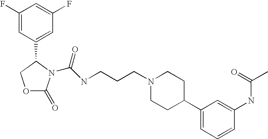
C1(F)=CC(C2N(C(NCCCN3CCC(C4=CC=CC(NC(=O)C)=C4)CC3)=O)C(=O)OC2)=CC(F)=C1
